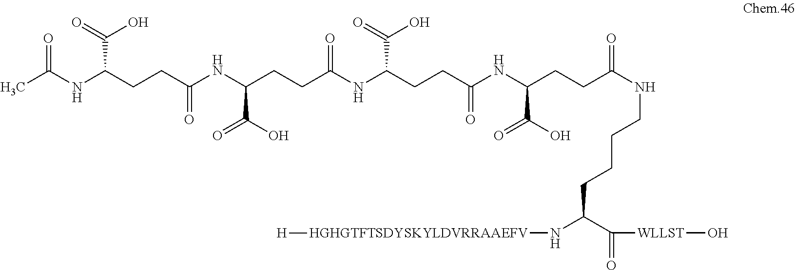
CC(NC(CCC(NC(CCC(NC(CCC(NC(CCC(NCCCCC(N[HGHGTFTSDYSKYLDVRRAAEFV][H])C(=O)[WLLST]O)=O)C(O)=O)=O)C(=O)O)=O)C(O)=O)=O)C(=O)O)=O
